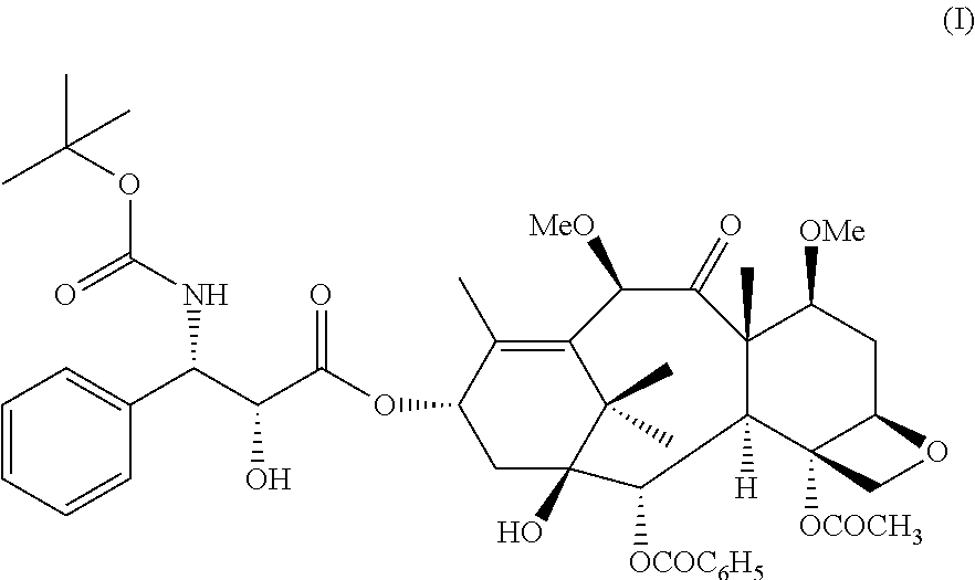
C12=C(C)C(OC(C(C(C3=CC=CC=C3)NC(OC(C)(C)C)=O)O)=O)CC(O)(C1(C)C)C([OCOC6H5])C1([H])C(C)(C(=O)C2[MeO])C([OMe])CC2C1([OCOCH3])CO2
